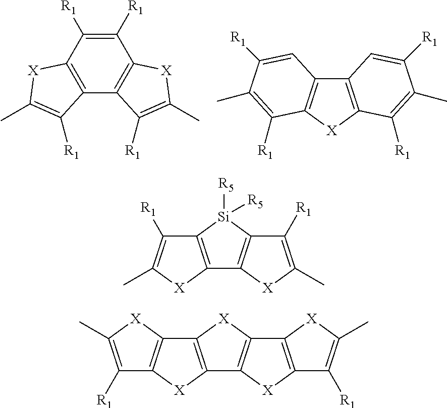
C1([R1])=C([R1])C2=C(C3=C1[X]C(C)=C3[R1])C([R1])=C(C)[X]2.C12=C([X]C3=C1C=C([R1])C(C)=C3[R1])C([R1])=C(C)C([R1])=C2.C12=C([X]C(C)=C1[R1])C1=C([Si]2([R5])[R5])C([R1])=C(C)[X]1.C12=C([X]C(C)=C1[R1])C1=C([X]2)C2=C([X]1)C1=C([X]2)C([R1])=C(C)[X]1
